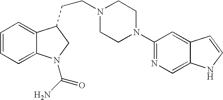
C1=CC=C2C(=C1)C(CCN1CCN(C3=NC=C4C(=C3)C=CN4)CC1)CN2C(=O)N
